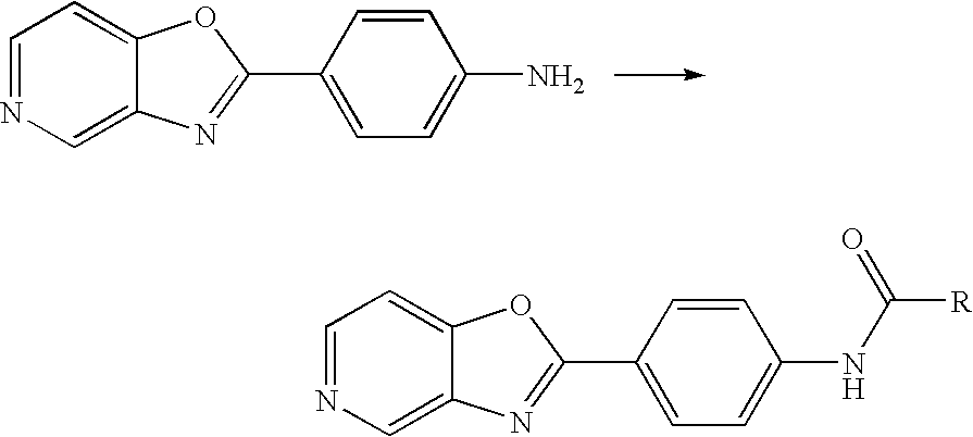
C1=NC=C2C(=C1)OC(C1=CC=C(N)C=C1)=N2.C1=NC=C2C(=C1)OC(C1=CC=C(NC(=O)[R])C=C1)=N2
